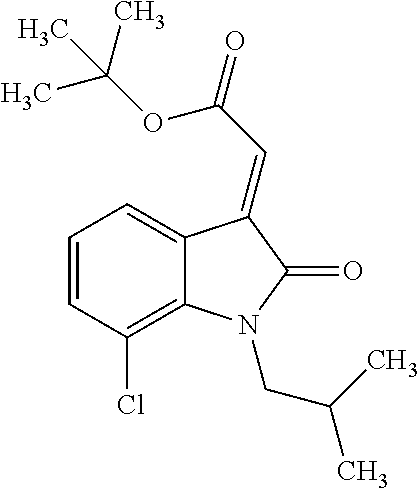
C12=CC=CC(Cl)=C1N(CC(C)C)C(=O)C2=CC(=O)OC(C)(C)C
